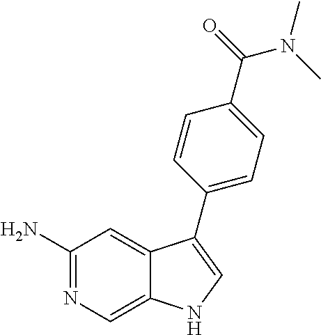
C1(N)=NC=C2C(=C1)C(C1=CC=C(C(=O)N(C)C)C=C1)=CN2
